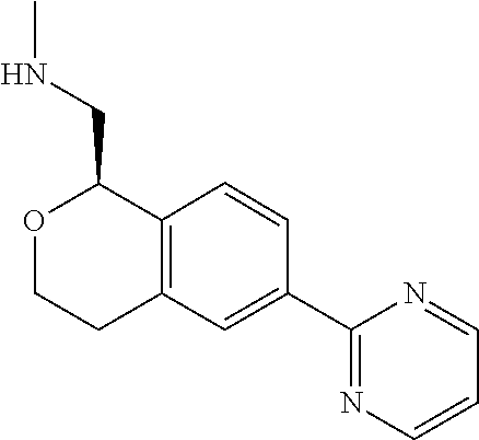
C1=CC(C2=NC=CC=N2)=CC2=C1C(CNC)OCC2
